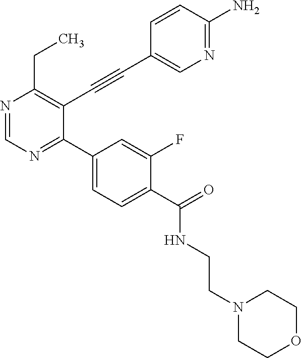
N1=CN=C(C2=CC=C(C(NCCN3CCOCC3)=O)C(F)=C2)C(C#CC2=CN=C(N)C=C2)=C1CC
